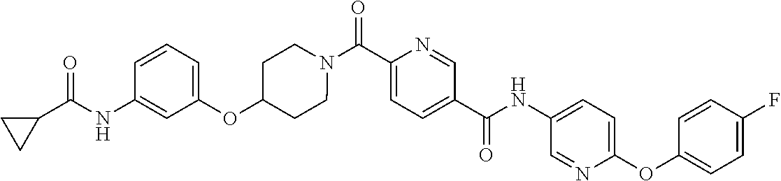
N(C(C1=CC=C(C(=O)N2CCC(OC3=CC=CC(NC(C4CC4)=O)=C3)CC2)N=C1)=O)C1=CC=C(OC2=CC=C(F)C=C2)N=C1
